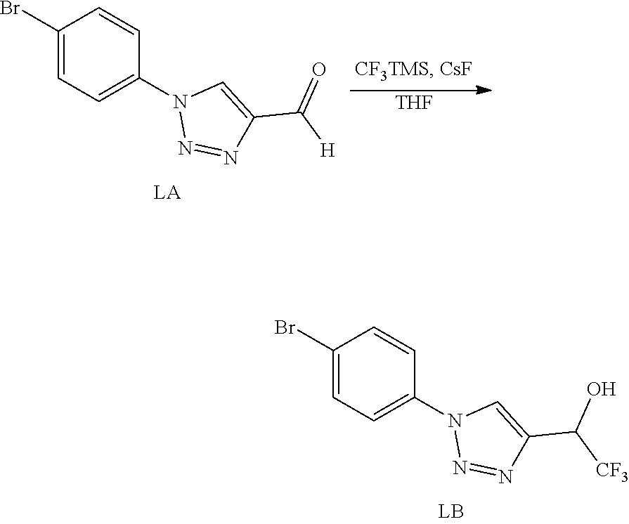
C1(Br)=CC=C(N2N=NC(C([CF3])O)=C2)C=C1.C1(Br)=CC=C(N2N=NC(C([H])=O)=C2)C=C1.[THF]
